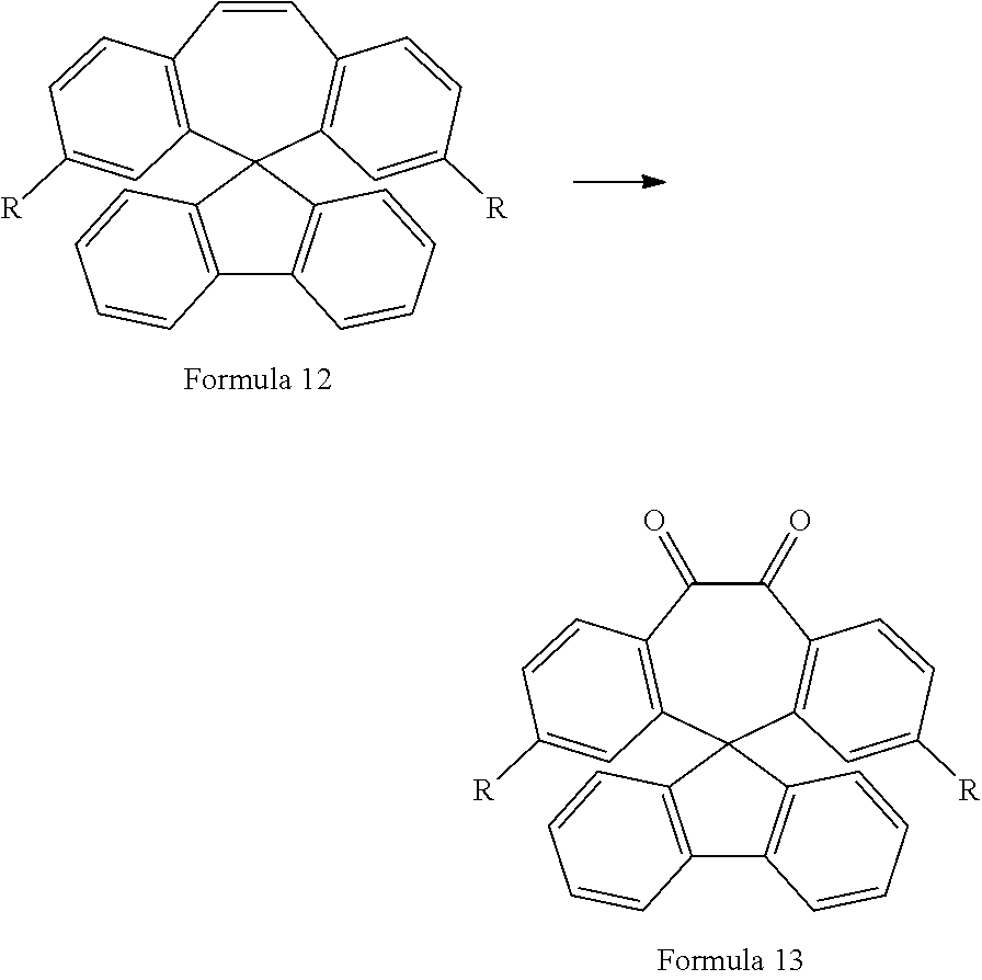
C1(=O)C(=O)C2=C(C=C([R])C=C2)C2(C3=C1C=CC([R])=C3)C1=C(C3=C2C=CC=C3)C=CC=C1.C1=CC2=C(C=C([R])C=C2)C2(C3=C1C=CC([R])=C3)C1=C(C3=C2C=CC=C3)C=CC=C1
